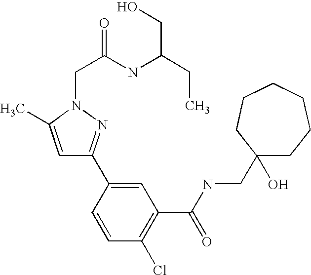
C1=C(C)N(CC(NC(CC)CO)=O)N=C1C1=CC(C(NCC2(O)CCCCCC2)=O)=C(Cl)C=C1
